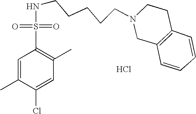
N(CCCCCN1CC2=C(CC1)C=CC=C2)S(C1=C(C)C=C(Cl)C(C)=C1)(=O)=O.Cl
